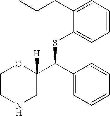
C1(CCC)=CC=CC=C1SC(C1=CC=CC=C1)C1([H])OCCNC1
